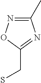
C1(C)=NOC(CS)=N1
